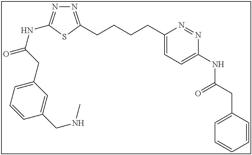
N1=C(CCCCC2=CC=C(NC(CC3=CC=CC=C3)=O)N=N2)SC(NC(=O)CC2=CC=CC(CNC)=C2)=N1
